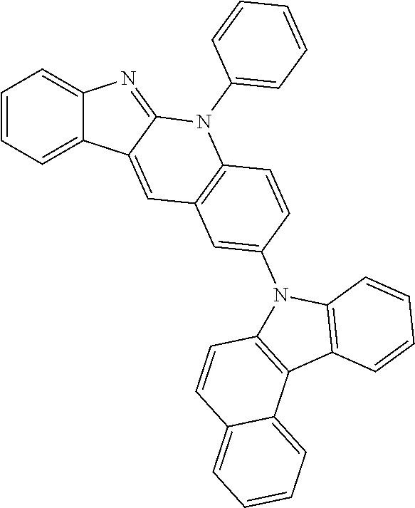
C1=CC=C2C(=C1)N=C1C2=CC2=C(N1C1=CC=CC=C1)C=CC(N1C3=C(C4=C1C=CC=C4)C1=CC=CC=C1C=C3)=C2
